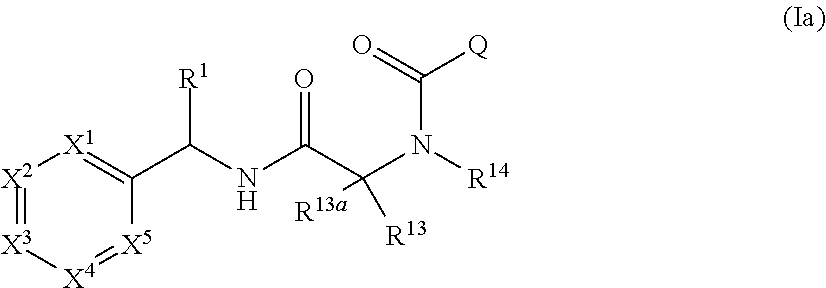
[X2]1=[X3][X4]=[X5]C(C([R1])NC(=O)C(N(C(=O)[Q])[R14])([R13a])[R13])=[X1]1
